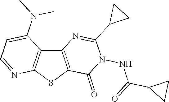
C12=C(SC3=C1C(N(C)C)=CC=N3)C(=O)N(NC(=O)C1CC1)C(C1CC1)=N2
